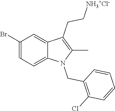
C1(Br)=CC=C2C(=C1)C(CC[NH3+Cl-])=C(C)N2CC1=C(Cl)C=CC=C1
